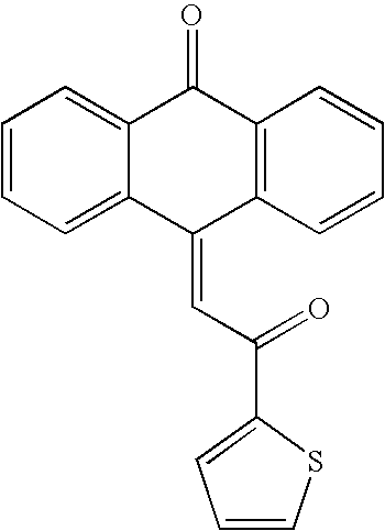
C1=CC=C2C(=C1)C(=CC(=O)C1=CC=CS1)C1=C(C2=O)C=CC=C1
